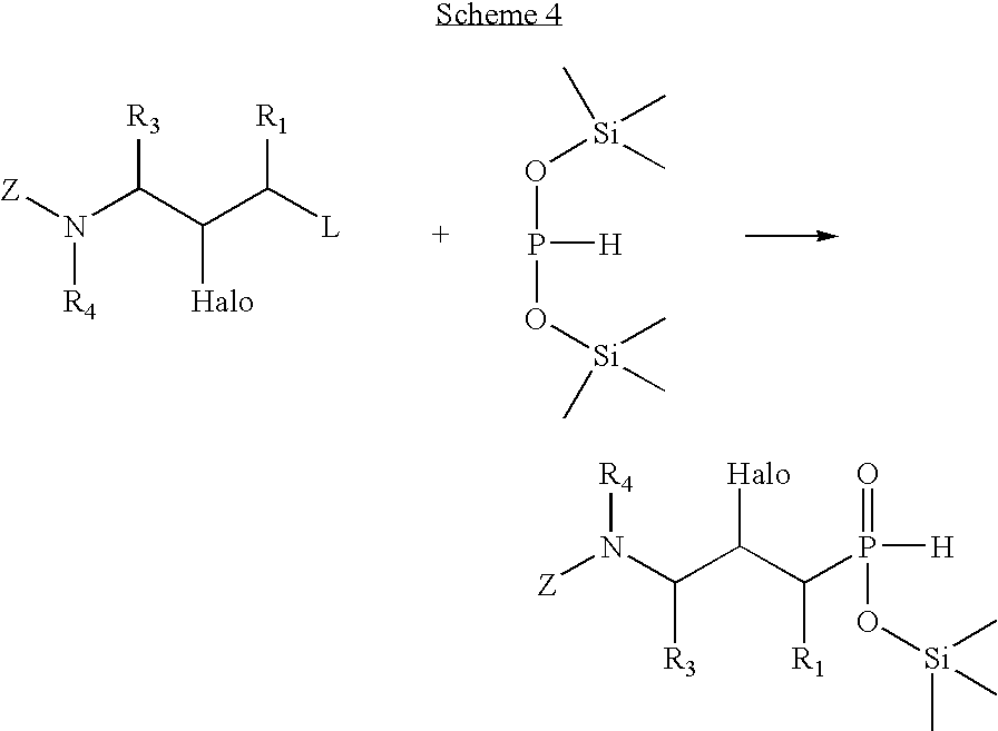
[Z]N(C(C(C([L])[R1])[Halo])[R3])[R4].O(P(O[Si](C)(C)C)[H])[Si](C)(C)C.N(C(C(C([R1])P([H])(=O)O[Si](C)(C)C)[Halo])[R3])([Z])[R4]
